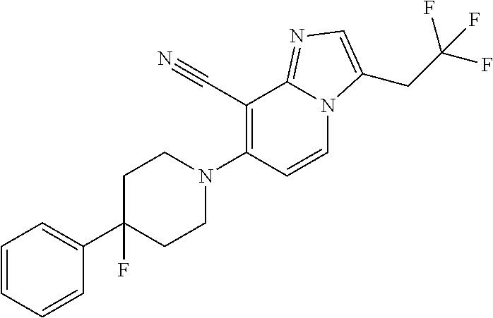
N1(C2=C(C#N)C3=NC=C(CC(F)(F)F)N3C=C2)CCC(C2=CC=CC=C2)(F)CC1
